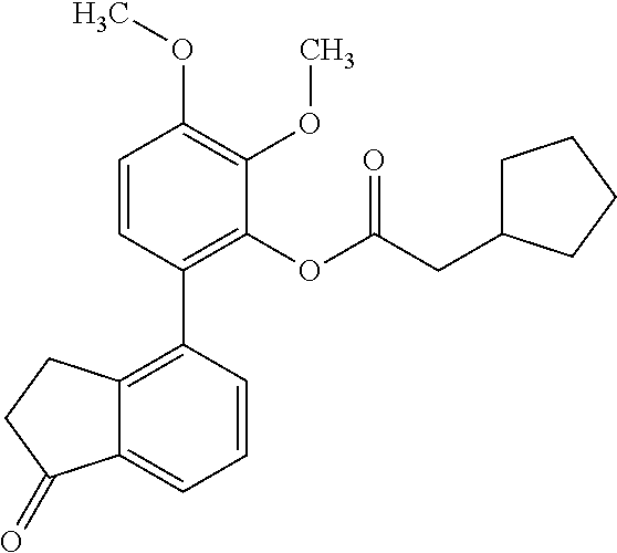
C1=CC(C2=C3C(=CC=C2)C(=O)CC3)=C(OC(CC2CCCC2)=O)C(OC)=C1OC
